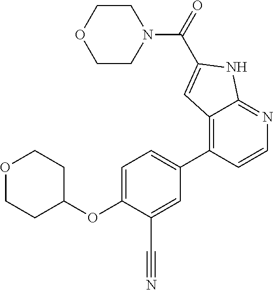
O1CCC(OC2=CC=C(C3=C4C(=NC=C3)NC(C(=O)N3CCOCC3)=C4)C=C2C#N)CC1
